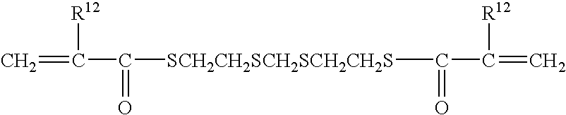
C=C([R12])C([SCH2CH2SCH2SCH2CH2S]C(C(=C)[R12])=O)=O
